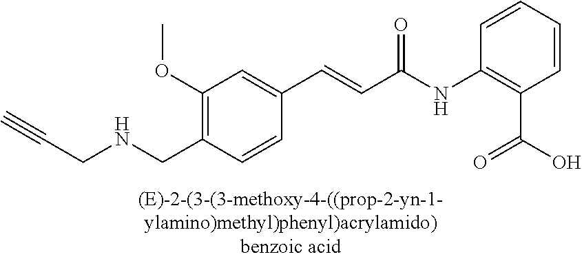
C1(OC)=C(CNCC#C)C=CC(C=CC(NC2=C(C(O)=O)C=CC=C2)=O)=C1
